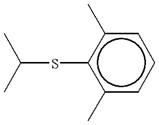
C(Sc1c(C)cccc1C)(C)C
